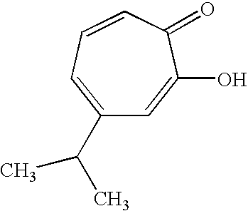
C1(C(C)C)=CC=CC(=O)C(O)=C1
